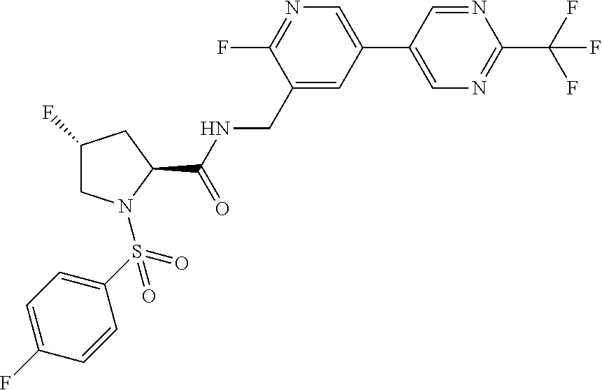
C1(F)CN(S(C2=CC=C(F)C=C2)(=O)=O)C(C(=O)NCC2=CC(C3=CN=C(C(F)(F)F)N=C3)=CN=C2F)C1
